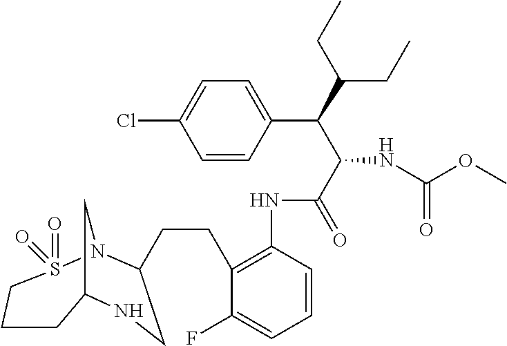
C12CN(S(=O)(=O)CCC1)C(CCC1=C(NC(C(C(C(CC)CC)C3=CC=C(Cl)C=C3)NC(OC)=O)=O)C=CC=C1F)CN2
